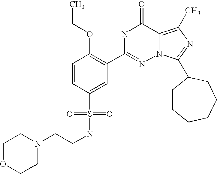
C(CN1CCOCC1)NS(C1=CC(C2=NN3C(=C(C)N=C3C3CCCCCC3)C(=O)N2)=C(OCC)C=C1)(=O)=O
